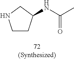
C1CC(NC(C)=O)CN1
